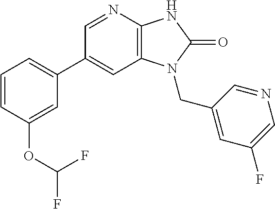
C1(C2=CC=CC(OC(F)F)=C2)=CC2=C(N=C1)NC(=O)N2CC1=CC(F)=CN=C1
